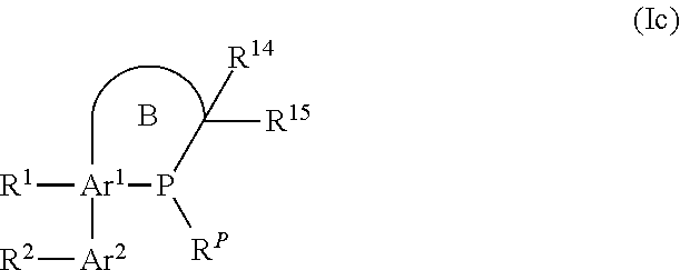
C[Ar1]([R1])(P([RP])C([R15])[R14])[Ar2][R2].B
